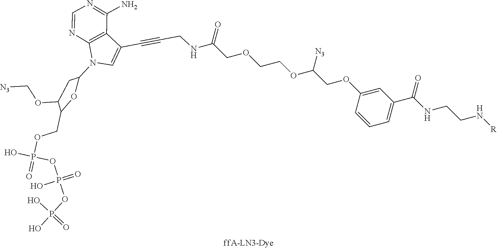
C1=NC2=C(C(N)=N1)C(C#CCNC(COCCOC(COC1=CC(C(NCCN[R])=O)=CC=C1)[N3])=O)=CN2C1CC(OC[N3])C(COP(=O)(O)OP(=O)(O)OP(O)(=O)O)O1
